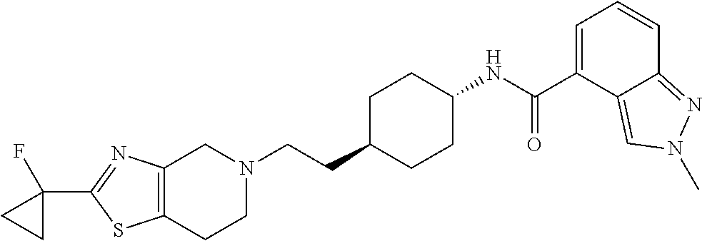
C12=C(CCN(CCC3CCC(NC(C4=CC=CC5=NN(C)C=C45)=O)CC3)C1)SC(C1(F)CC1)=N2
